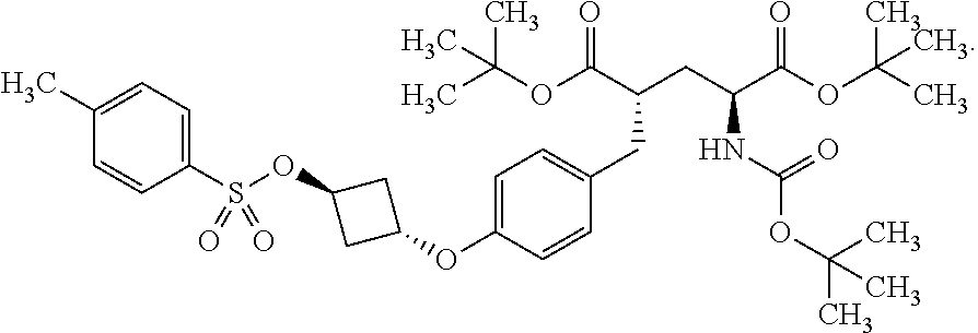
C1(OC2=CC=C(CC(C(OC(C)(C)C)=O)CC(C(OC(C)(C)C)=O)NC(OC(C)(C)C)=O)C=C2)CC(OS(C2=CC=C(C)C=C2)(=O)=O)C1
